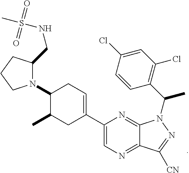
C1(N2C(CNS(C)(=O)=O)CCC2)C(C)CC(C2=CN=C3C(=N2)N(C(C2=C(Cl)C=C(Cl)C=C2)C)N=C3[CN])=CC1
